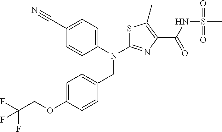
N(C1=NC(C(NS(C)(=O)=O)=O)=C(C)S1)(CC1=CC=C(OCC(F)(F)F)C=C1)C1=CC=C(C#N)C=C1
